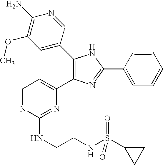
C1(C2=CC(OC)=C(N)N=C2)=C(C2=CC=NC(NCCNS(C3CC3)(=O)=O)=N2)N=C(C2=CC=CC=C2)N1
